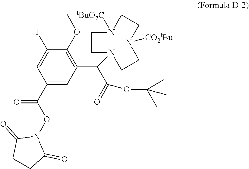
COC1=C(C(C(=O)OC(C)(C)C)N2CCN([tBuO2C])CCN([CO2tBu])CC2)C=C(C(=O)ON2C(=O)CCC2=O)C=C1I
